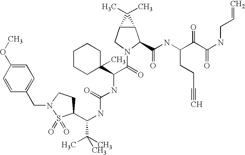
C12C(CN(C(C(NC(NC(C(C)(C)C)C3CCN(CC4=CC=C(OC)C=C4)S3(=O)=O)=O)C3(C)CCCCC3)=O)C1C(NC(C(C(NCC=C)=O)=O)CCC#C)=O)C2(C)C
